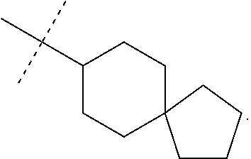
C1CCCC12CCC(C(C)(C)C)CC2
